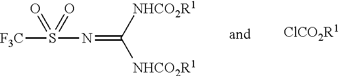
N(=C([NHCO2R1])[NHCO2R1])S(=O)(=O)[F3C].[ClCO2R1]
